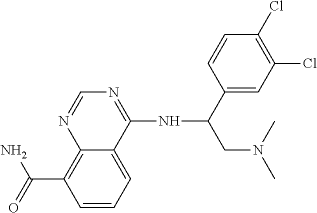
C12=C(C(=O)N)C=CC=C1C(NC(CN(C)C)C1=CC(Cl)=C(Cl)C=C1)=NC=N2
